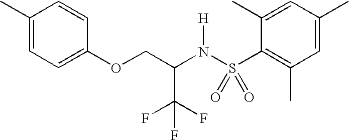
C1(C)=CC=C(OCC(N(S(C2=C(C)C=C(C)C=C2C)(=O)=O)[H])C(F)(F)F)C=C1
